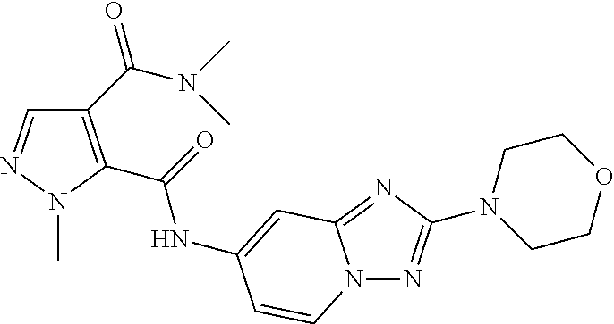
C1(C(=O)N(C)C)=C(C(=O)NC2=CC3=NC(N4CCOCC4)=NN3C=C2)N(C)N=C1
